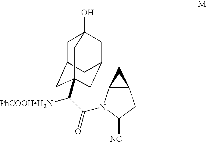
C1C2CC3(C(C(=O)N4C5C(CC4[NC])C5)[PhCOOHH2N])CC(CC1(O)C3)C2
